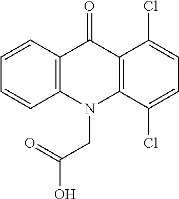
C12=C(N(CC(O)=O)C3=C(C1=O)C(Cl)=CC=C3Cl)C=CC=C2
